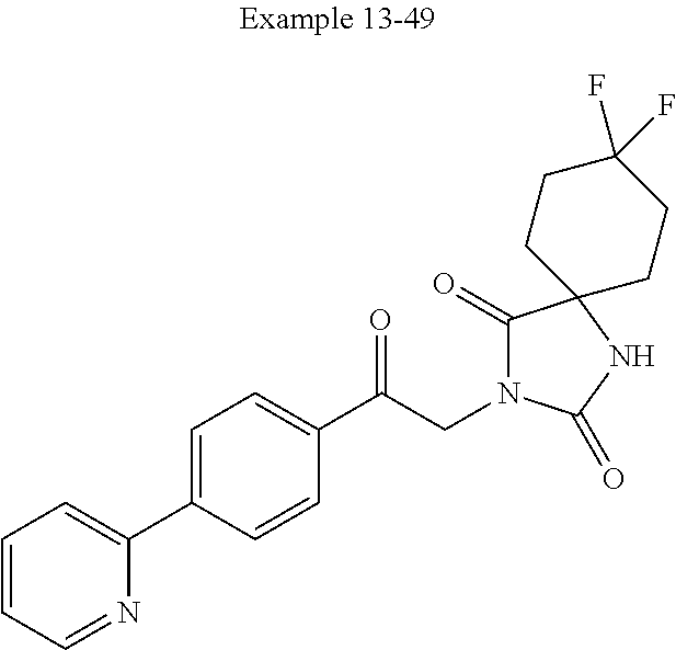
C1=CC=NC(C2=CC=C(C(CN3C(=O)C4(NC3=O)CCC(F)(F)CC4)=O)C=C2)=C1
